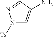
N1([Ts])C=C(N)C=N1
